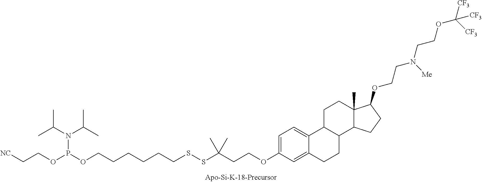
[NC]CCOP(OCCCCCCSSC(CCOC1=CC=C2C(=C1)CCC1C2CCC2(C)C1CCC2OCCN(CCOC([CF3])([CF3])[CF3])[Me])(C)C)N(C(C)C)C(C)C
